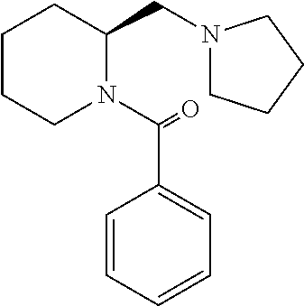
C1CCN(C(=O)C2=CC=CC=C2)C(CN2CCCC2)C1
